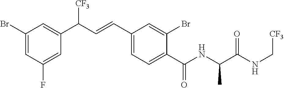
C1=C(Br)C=C(C(C=CC2=CC=C(C(NC(C(NC[CF3])=O)C)=O)C(Br)=C2)[CF3])C=C1F
